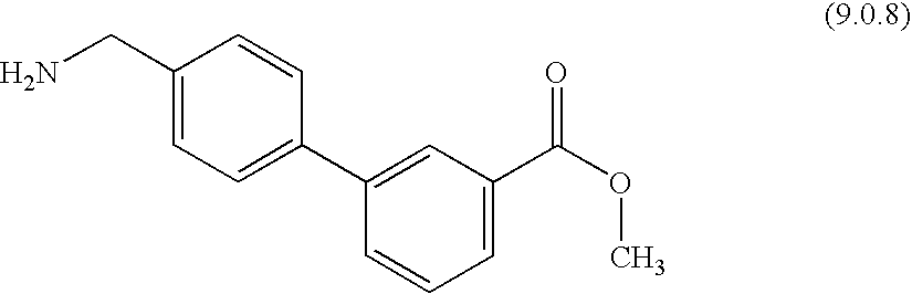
C1(CN)=CC=C(C2=CC(C(OC)=O)=CC=C2)C=C1
